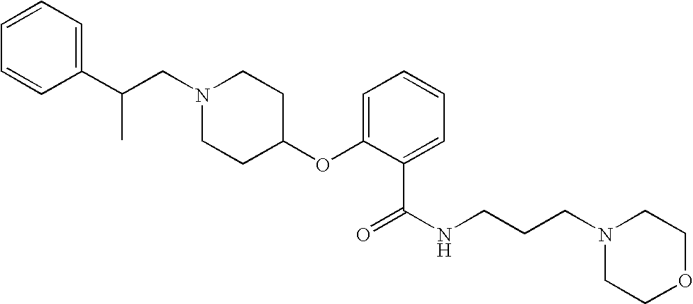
N1(CC(C2=CC=CC=C2)C)CCC(OC2=CC=CC=C2C(=O)NCCCN2CCOCC2)CC1
